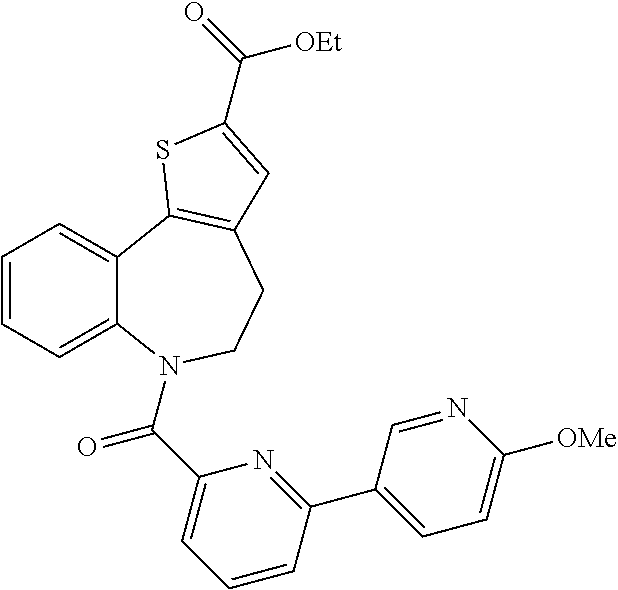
C1=CC=C2C(=C1)C1=C(CCN2C(C2=CC=CC(C3=CC=C([OMe])N=C3)=N2)=O)C=C(C(=O)[OEt])S1
